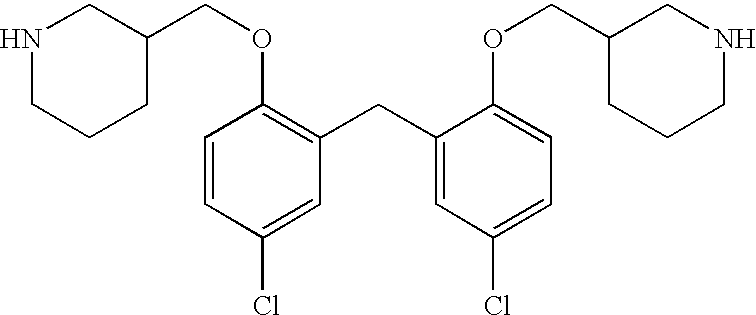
C1=CC(Cl)=CC(CC2=CC(Cl)=CC=C2OCC2CCCNC2)=C1OCC1CNCCC1
